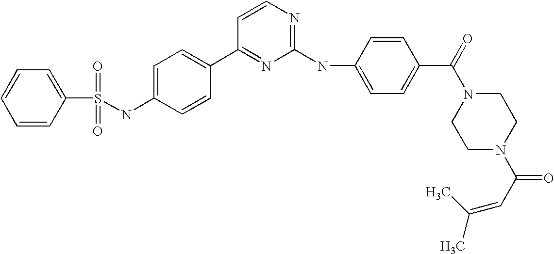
S(NC1=CC=C(C2=NC(NC3=CC=C(C(=O)N4CCN(C(C=C(C)C)=O)CC4)C=C3)=NC=C2)C=C1)(C1=CC=CC=C1)(=O)=O
